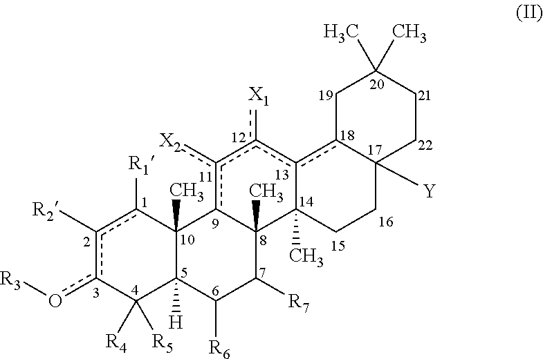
[R3]oc1c([R2])c([R1])C2(C)C([H])(C1([R4])[R5])C([R6])C([R7])C1(C)c2c([X2])c([X1])c2c3C([Y])(CCC12C)CCC(C)(C)C3
